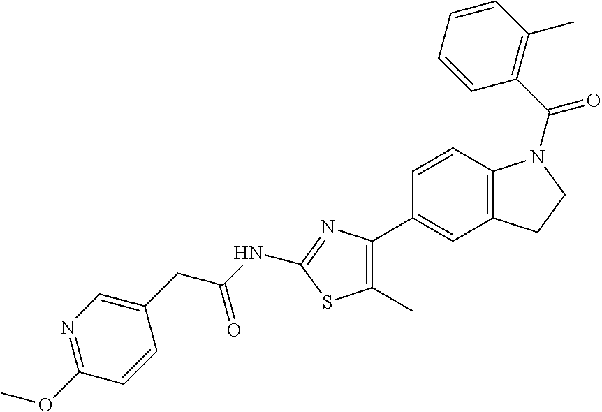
C1=CC2=C(C=C1C1=C(C)SC(NC(CC3=CN=C(OC)C=C3)=O)=N1)CCN2C(C1=C(C)C=CC=C1)=O
